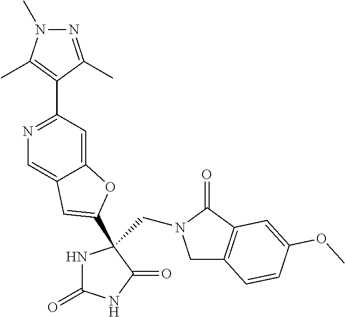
C1C2=C(C(=O)N1CC1(C3=CC4=CN=C(C5=C(C)N(C)N=C5C)C=C4O3)NC(=O)NC1=O)C=C(OC)C=C2
